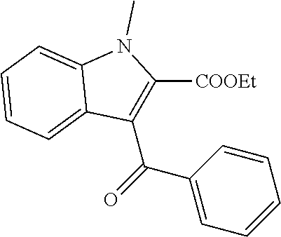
[COOEt]C1=C(C(=O)C2=CC=CC=C2)C2=CC=CC=C2N1C
